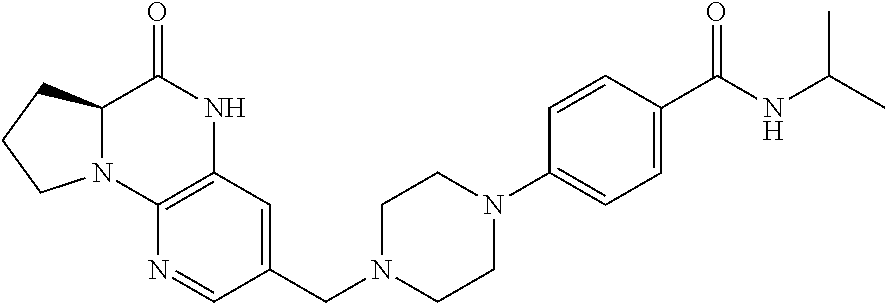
C1(CN2CCN(C3=CC=C(C(NC(C)C)=O)C=C3)CC2)=CC2=C(N=C1)N1C(C(=O)N2)CCC1
